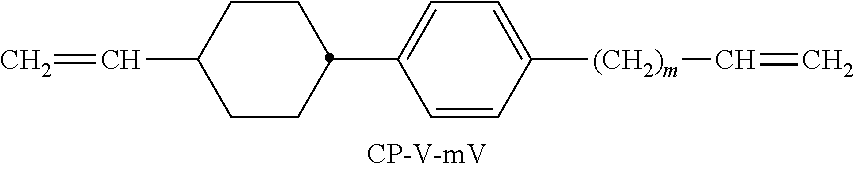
C=CC1CCC(C2=CC=C([(CH2)m]C=C)C=C2)CC1
